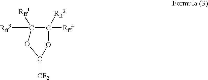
[Rff3]C1([Rff1])C([Rff4])([Rff2])OC(=[CF2])O1
